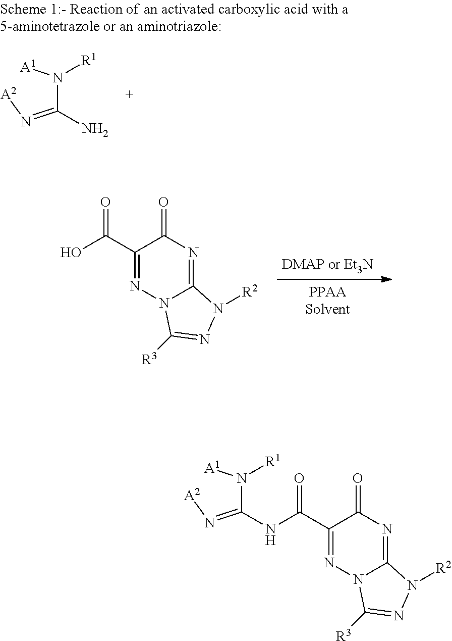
C1(C(O)=O)=NN2C(=NC1=O)N([R2])N=C2[R3].C(N([A1])[R1])(=N[A2])N.C1(C(NC(N([A1])[R1])=N[A2])=O)=NN2C(=NC1=O)N([R2])N=C2[R3]
